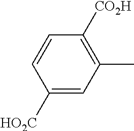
C1([HO2C])=CC(C)=C([CO2H])C=C1
